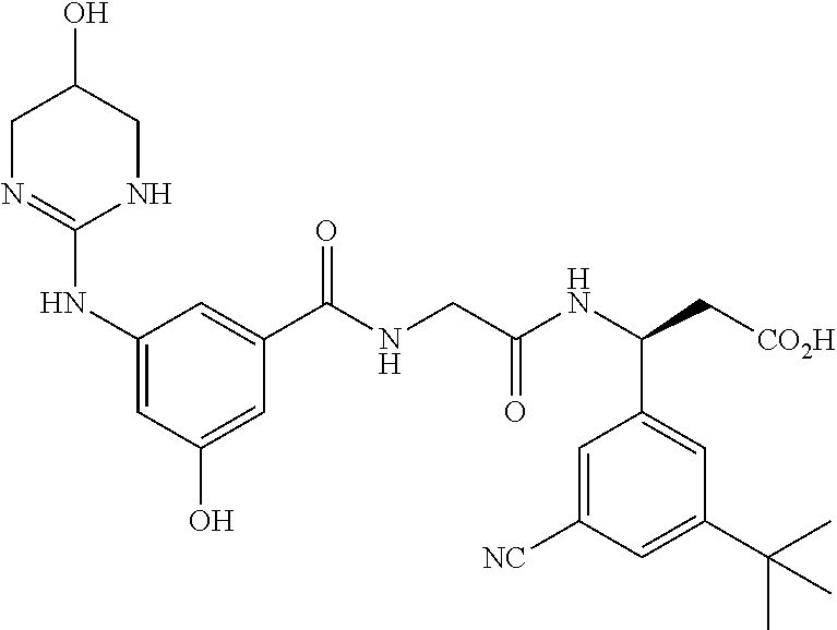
C1N=C(NC2=CC(O)=CC(C(NCC(NC(C[CO2H])C3=CC(C(C)(C)C)=CC([NC])=C3)=O)=O)=C2)NCC1O
